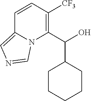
C1=CC([CF3])=C(C(O)C2CCCCC2)N2C1=CN=C2
